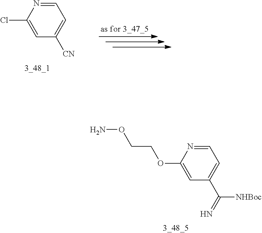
C1=NC(Cl)=CC([CN])=C1.C1=NC(OCCON)=CC(C([NHBoc])=N)=C1
